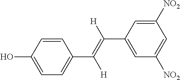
C(C1=CC([NO2])=CC([NO2])=C1)(=C(C1=CC=C(O)C=C1)[H])[H]
